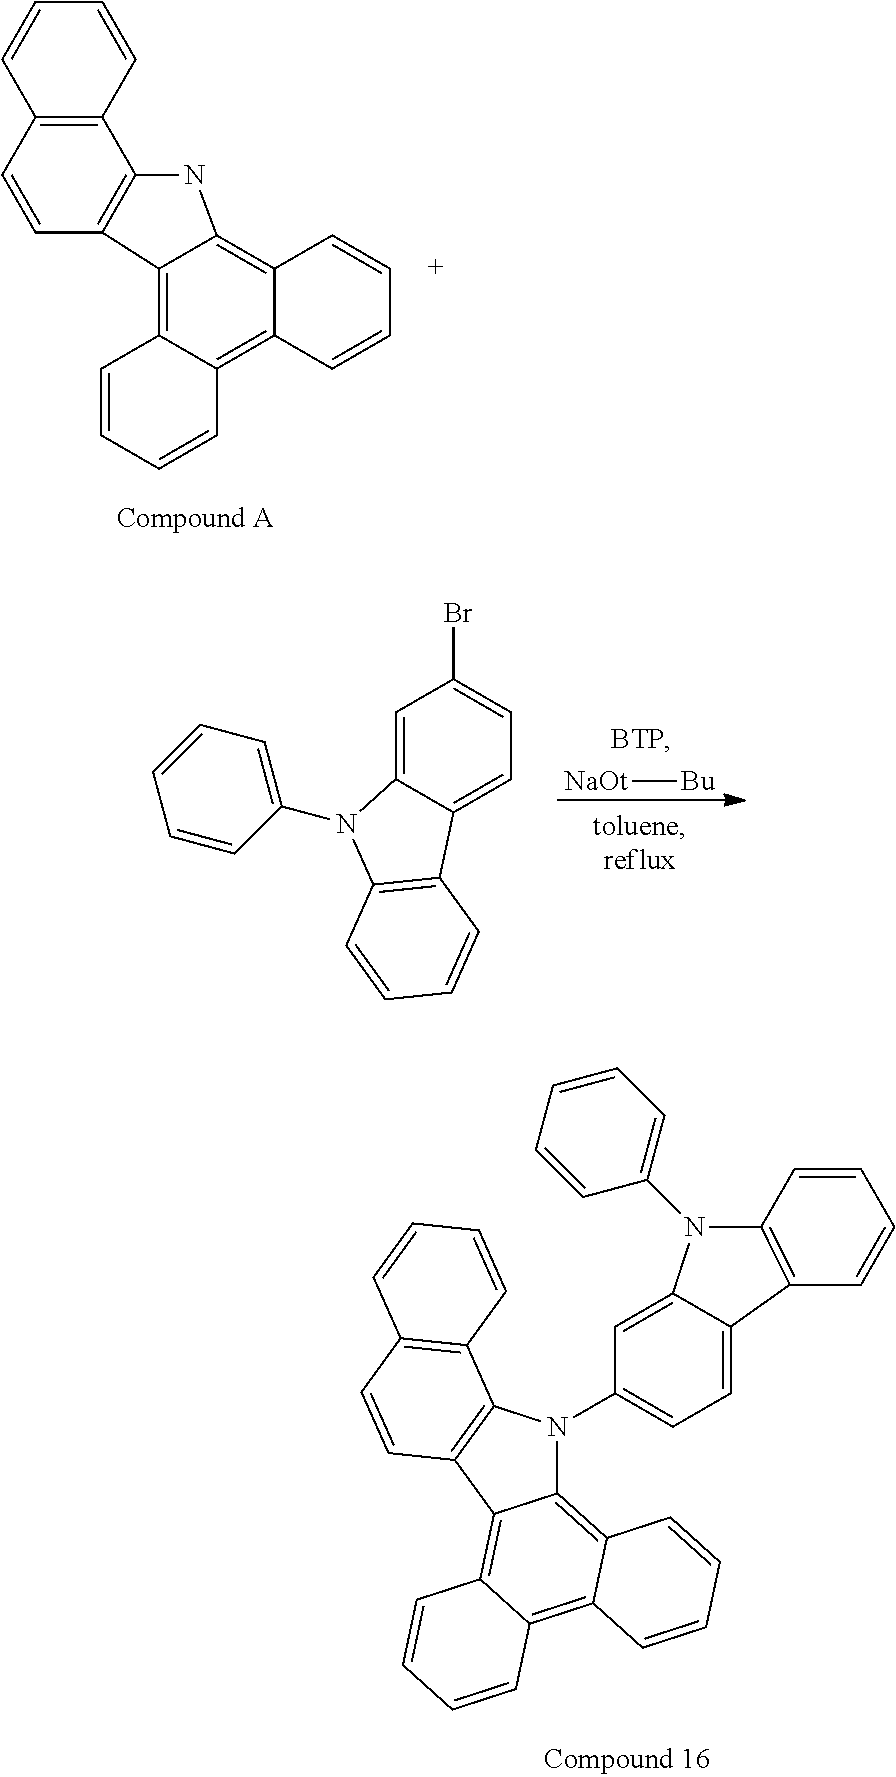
C12=C(C=CC3=C1NC1=C4C(=C5C(=C31)C=CC=C5)C=CC=C4)C=CC=C2.C12=C3C(=C4C(=C1C1=C(N2C2=CC=C5C(=C2)N(C2=CC=CC=C2)C2=C5C=CC=C2)C2=C(C=C1)C=CC=C2)C=CC=C4)C=CC=C3.[NaOt][Bu].C12=CC(Br)=CC=C1C1=C(N2C2=CC=CC=C2)C=CC=C1
